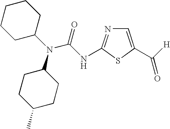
C1=C(C([H])=O)SC(NC(N(C2CCCCC2)C2CCC(C)CC2)=O)=N1
